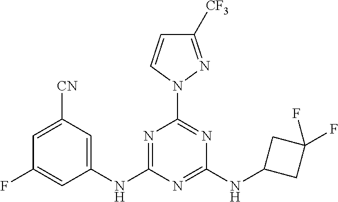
N1=C(NC2=CC([CN])=CC(F)=C2)N=C(NC2CC(F)(F)C2)N=C1N1C=CC([CF3])=N1
